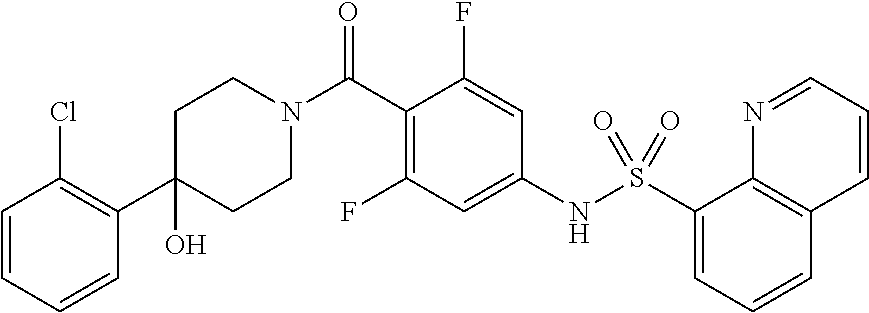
C1(C2=C(Cl)C=CC=C2)(O)CCN(C(C2=C(F)C=C(NS(C3=CC=CC4=C3N=CC=C4)(=O)=O)C=C2F)=O)CC1
